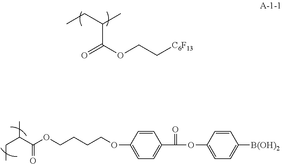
CCC(C)C(OCC[C6F13])=O.C1(OC(C2=CC=C(OCCCCOC(C(CC)C)=O)C=C2)=O)=CC=C([B(OH)2])C=C1
